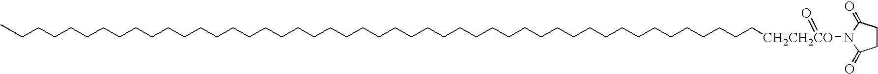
C1CC(=O)N([CH2CH2CO](CCCCCCCCCCCCCCCCCCCCCCCCCCCCCCCCCCCCCCCCCCCCCCC)=O)C1=O
